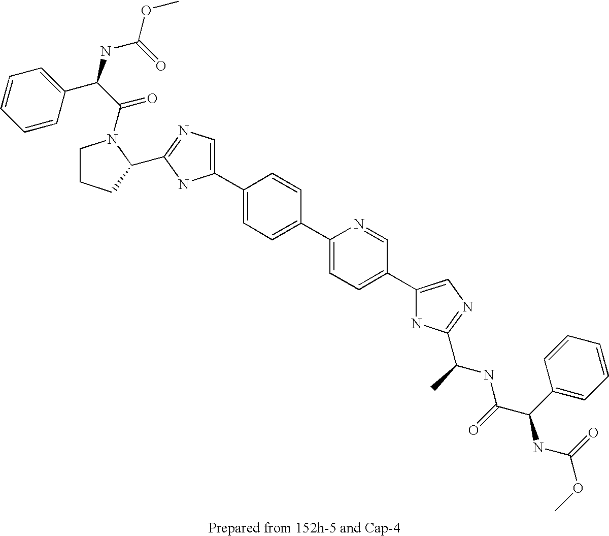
C1(C2=CC=C(C3=CC=C(C4=CN=C(C(C)NC(C(C5=CC=CC=C5)NC(=O)OC)=O)N4)C=N3)C=C2)=CN=C(C2CCCN2C(C(NC(OC)=O)C2=CC=CC=C2)=O)N1
